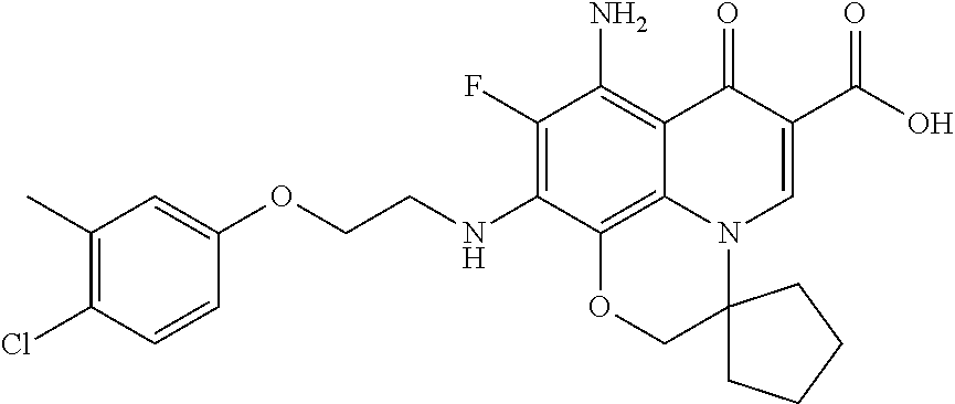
C1(F)=C(NCCOC2=CC(C)=C(Cl)C=C2)C2=C3C(=C1N)C(=O)C(C(=O)O)=CN3C1(CO2)CCCC1
